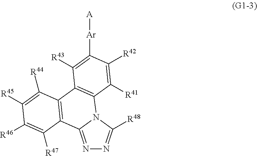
C12=NN=C([R48])N1C1=C(C3=C2C([R47])=C([R46])C([R45])=C3[R44])C([R43])=C([Ar][A])C([R42])=C1[R41]
